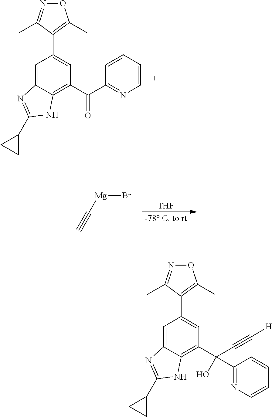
C1=C2C(=C(C(C3=NC=CC=C3)=O)C=C1C1=C(C)ON=C1C)NC(C1CC1)=N2.[-78 C. to rt].[THF].C#C[Mg]Br.C1=C2C(=C(C(C#C[H])(O)C3=NC=CC=C3)C=C1C1=C(C)ON=C1C)NC(C1CC1)=N2
